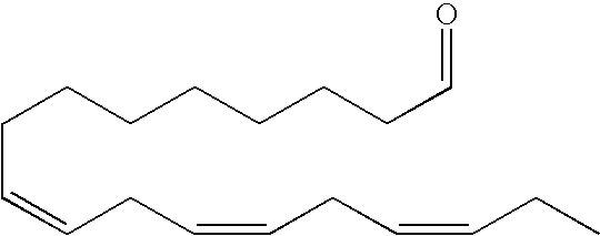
C(C=CCC=CCC=CCC)CCCCCCC=O
